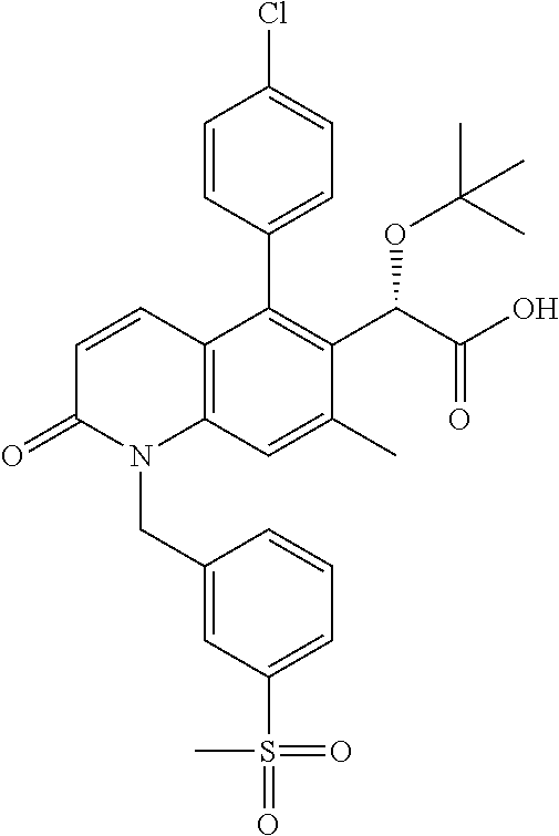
C1=CC(C2=C(C(C(O)=O)OC(C)(C)C)C(C)=CC3=C2C=CC(=O)N3CC2=CC(S(C)(=O)=O)=CC=C2)=CC=C1Cl
